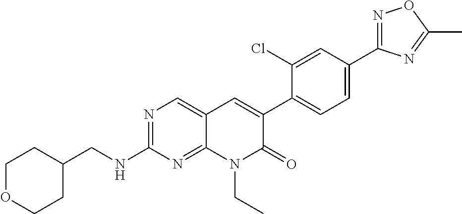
N1=C(C2=CC=C(C3=CC4=CN=C(NCC5CCOCC5)N=C4N(CC)C3=O)C(Cl)=C2)N=C(C)O1
